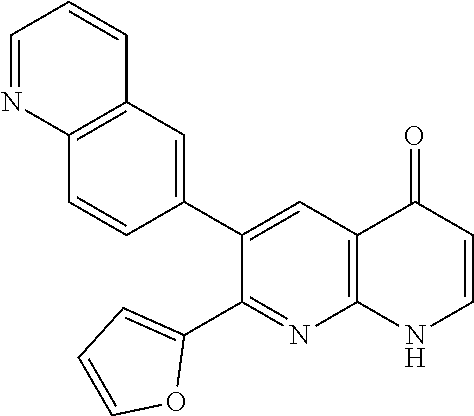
C12=C(C=C(C3=CC4=C(N=C3C3=CC=CO3)NC=CC4=O)C=C1)C=CC=N2
